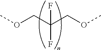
COCC(COC)(F)F
